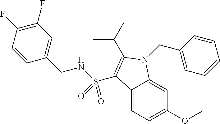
C12=CC=C(OC)C=C1N(CC1=CC=CC=C1)C(C(C)C)=C2S(NCC1=CC(F)=C(F)C=C1)(=O)=O
